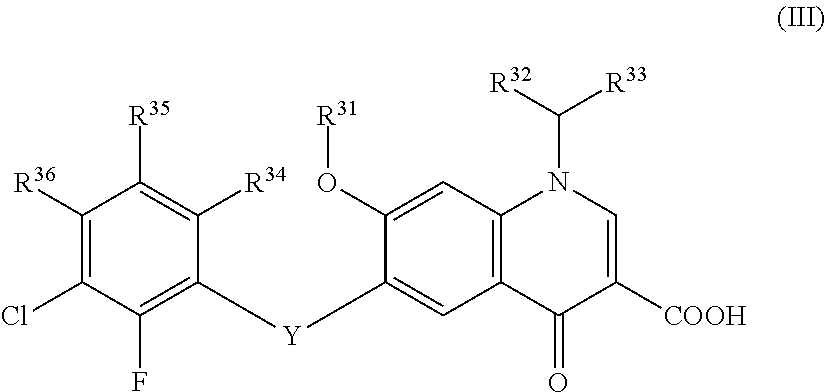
C1([R36])=C(Cl)C(F)=C([Y]C2=CC3=C(C=C2O[R31])N(C([R33])[R32])C=C([COOH])C3=O)C([R34])=C1[R35]
